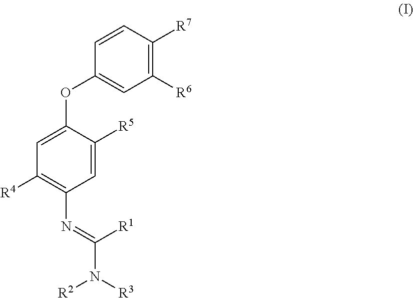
C1=C(OC2=CC([R6])=C([R7])C=C2)C([R5])=CC(N=C(N([R3])[R2])[R1])=C1[R4]
